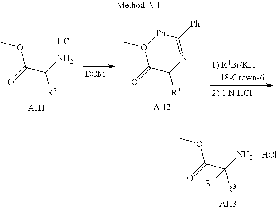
O(C(=O)C([R3])(N)[R4])C.Cl.[AH3].COC(=O)C([R3])N.Cl.[AH1].C1([Ph])=NC([R3])C(=O)O(C)[Ph]1.[AH2]
